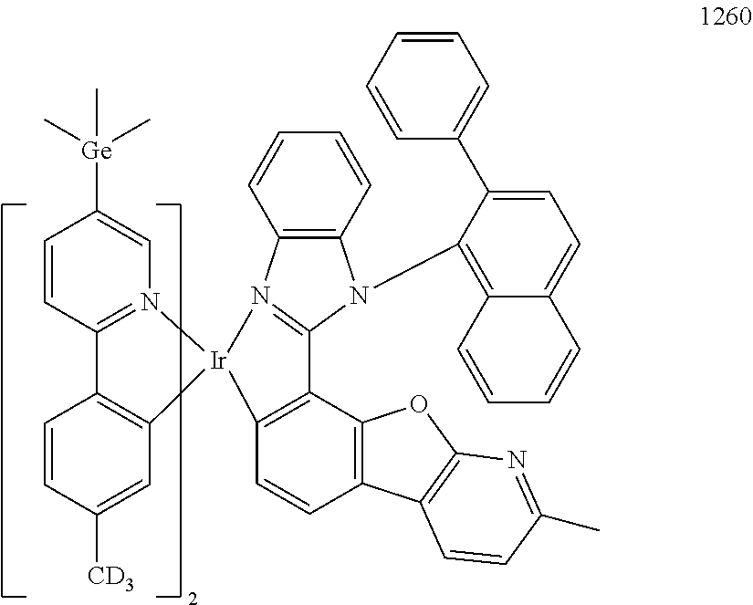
C1=CC2=N(C=C1[Ge](C)(C)C)[Ir]1(C3=C2C=CC([CD3])=C3)N2=C(N(C3=C4C(=CC=C3C3=CC=CC=C3)C=CC=C4)C3=C2C=CC=C3)C2=C1C=CC1=C2OC2=C1C=CC(C)=N2
